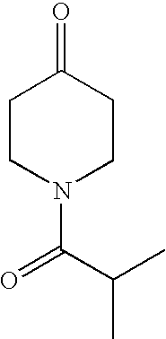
CC(C(=O)N1CCC(=O)CC1)C
